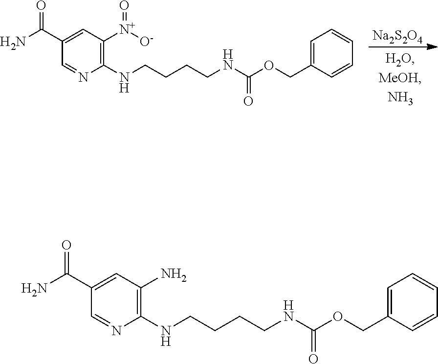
C1(C(N)=O)=CC([N+]([O-])=O)=C(NCCCCNC(OCC2=CC=CC=C2)=O)N=C1.[Na2S2O4].C1(C(N)=O)=CC(N)=C(NCCCCNC(OCC2=CC=CC=C2)=O)N=C1
